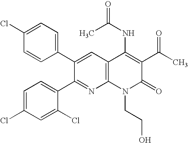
C1(Cl)=CC=C(C2=CC3=C(N=C2C2=CC=C(Cl)C=C2Cl)N(CCO)C(=O)C(C(C)=O)=C3NC(C)=O)C=C1
